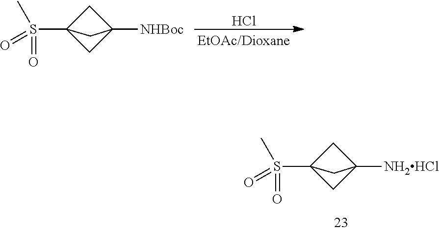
C1C2(S(C)(=O)=O)CC1([NHBoc])C2.Cl.C1C2(S(C)(=O)=O)CC1([NH2HCl])C2
